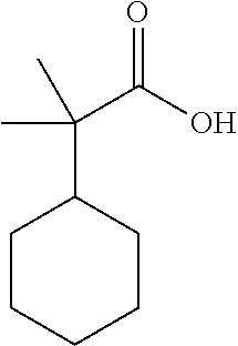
C1CCCCC1C(C(=O)O)(C)C
